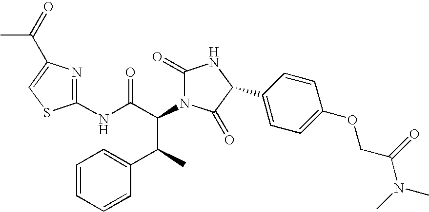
C1(NC(C(N2C(=O)NC(C3=CC=C(OCC(=O)N(C)C)C=C3)C2=O)C(C2=CC=CC=C2)C)=O)=NC(C(=O)C)=CS1
